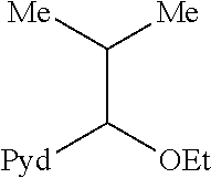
C(C([Me])[Me])([OEt])[Pyd]
